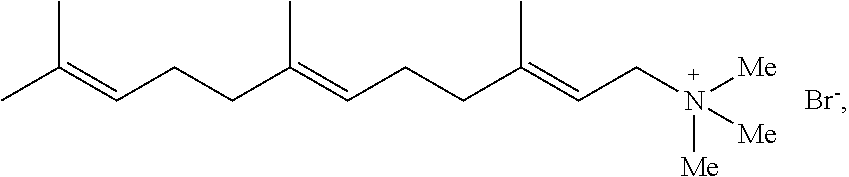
CC(=CCCC(=CCCC(=CCN([Me])([Me])[Me])C)C)C.[Br-]
